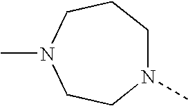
N1(C)CCCN(C)CC1
